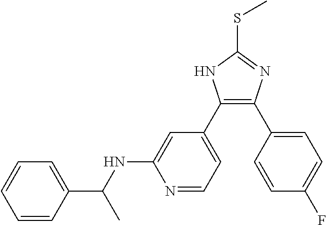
C1=CC(C(C)NC2=CC(C3=C(C4=CC=C(F)C=C4)N=C(SC)N3)=CC=N2)=CC=C1
